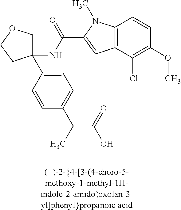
C1(NC(=O)C2=CC3=C(N2C)C=CC(OC)=C3Cl)(C2=CC=C(C(C(=O)O)C)C=C2)COCC1
